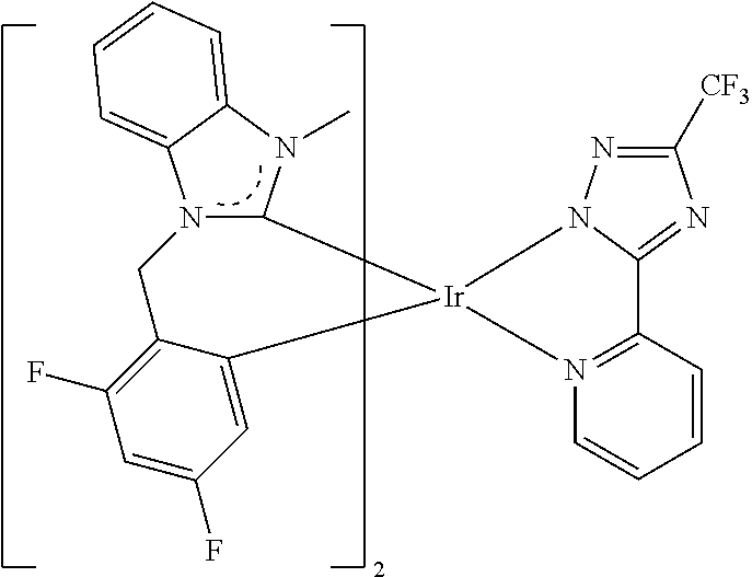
C1([CF3])=NN2C(=N1)C1=N(C=CC=C1)[Ir]21C2=CC(F)=CC(F)=C2CN2C3=CC=CC=C3N(C)C21
